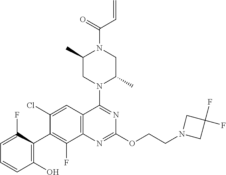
C1=C(F)C(C2=C(F)C3=C(C=C2Cl)C(N2C(C)CN(C(=O)C=C)C(C)C2)=NC(OCCN2CC(F)(F)C2)=N3)=C(O)C=C1
